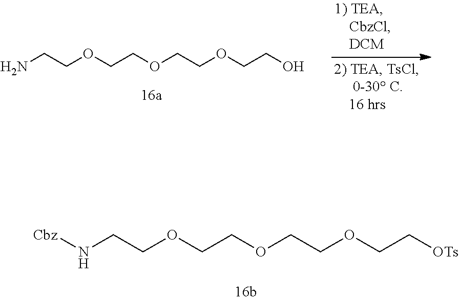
NCCOCCOCCOCCO.C(COCCOCC[OTs])OCCN[Cbz]
